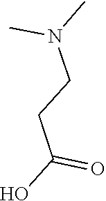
C(C(O)=O)CN(C)C
